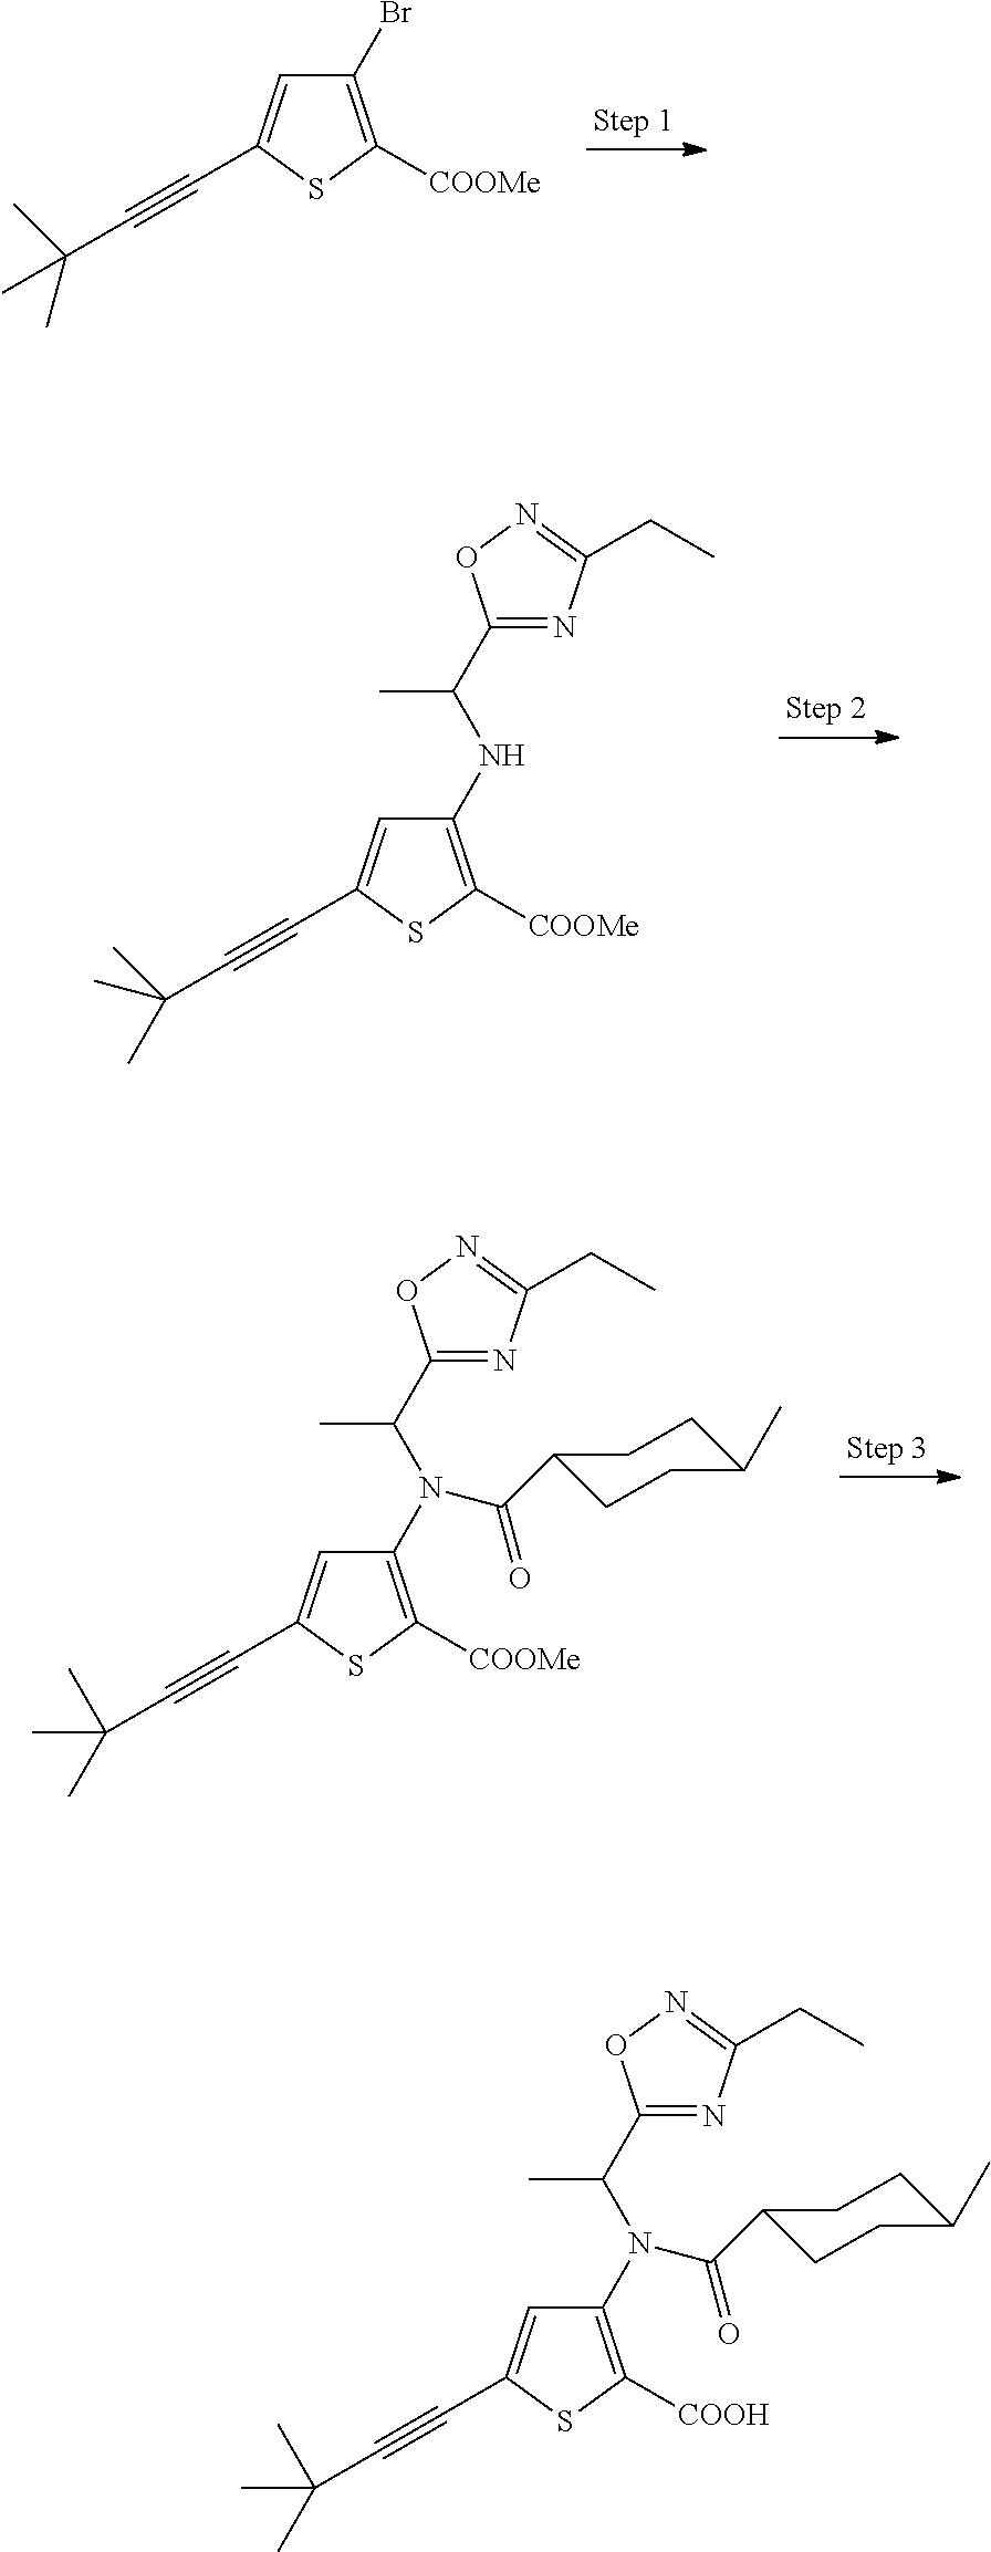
S1C([COOMe])=C(Br)C=C1C#CC(C)(C)C.S1C([COOMe])=C(NC(C2=NC(CC)=NO2)C)C=C1C#CC(C)(C)C.S1C([COOMe])=C(N(C(C)C2=NC(CC)=NO2)C(C2CCC(C)CC2)=O)C=C1C#CC(C)(C)C.S1C([COOH])=C(N(C(C2=NC(CC)=NO2)C)C(C2CCC(C)CC2)=O)C=C1C#CC(C)(C)C
